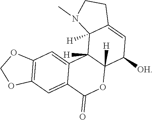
C12=CC3=C(C=C1C1([H])C([H])(OC2=O)C([OH])C=C2C1([H])N(C)CC2)OCO3
